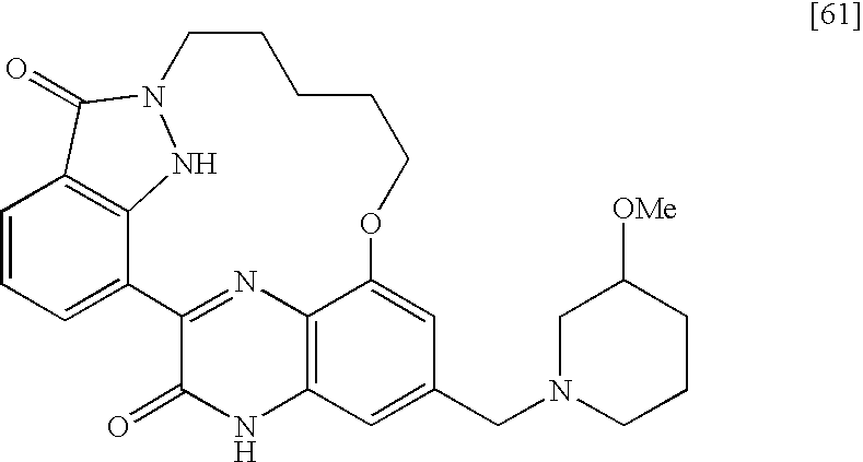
C1=CC=C2C3=C1C(=O)N(N3)CCCCCOC1=CC(CN3CCCC([OMe])C3)=CC3=C1N=C2C(=O)N3
